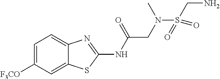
C1=C([F3CO])C=C2C(=C1)N=C(NC(CN(C)S(CN)(=O)=O)=O)S2
